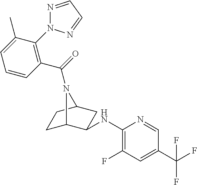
N1=CC=NN1C1=C(C(=O)N2C3CCC2CC3NC2=C(F)C=C(C(F)(F)F)C=N2)C=CC=C1C
